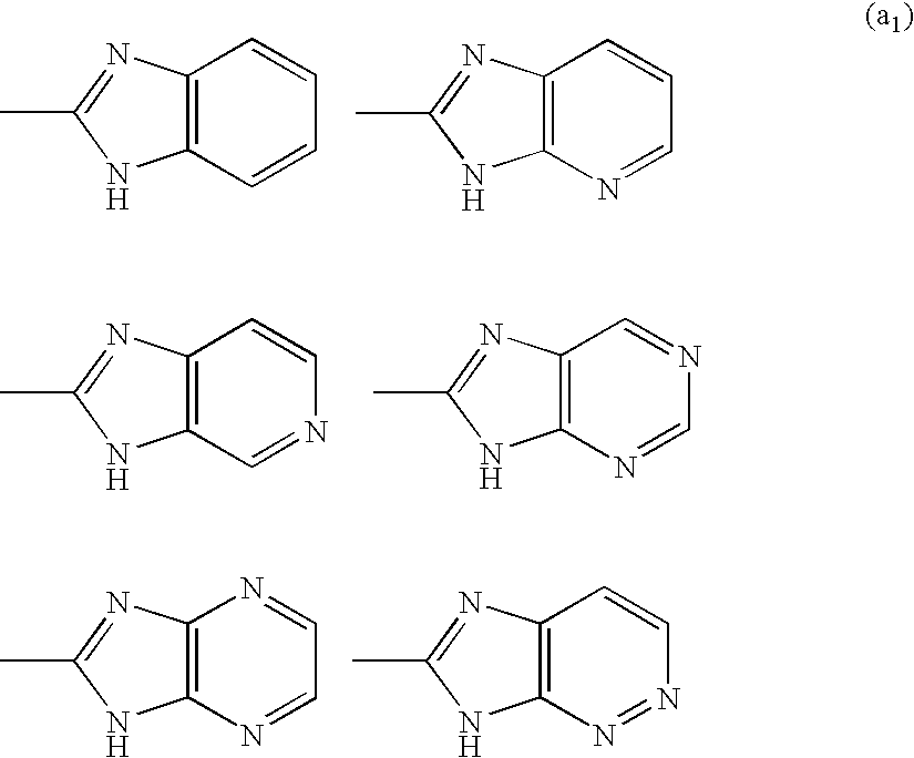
C12=C(C=CC=C1)NC(C)=N2.C12=C(N=CC=C1)NC(C)=N2.C12=C(C=NC=C1)NC(C)=N2.C12=C(N=CN=C1)NC(C)=N2.C12=C(N=CC=N1)NC(C)=N2.C12=C(N=NC=C1)NC(C)=N2
